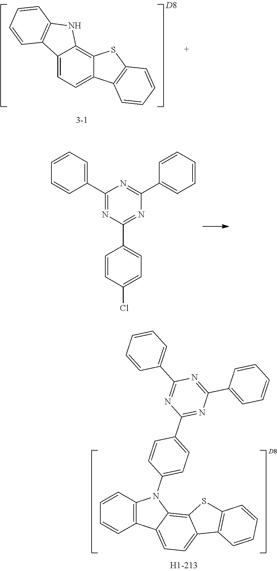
C1=CC2=C(C=C1)C1=CC=C3C(=C1N2C1=CC=C(C2=NC(C4=CC=CC=C4)=NC(C4=CC=CC=C4)=N2)C=C1)SC1=C3C=CC=C1.C12=CC=C3C(=C1NC1=C2C=CC=C1)SC1=C3C=CC=C1.C1=CC=C(C2=NC(C3=CC=C(Cl)C=C3)=NC(C3=CC=CC=C3)=N2)C=C1
